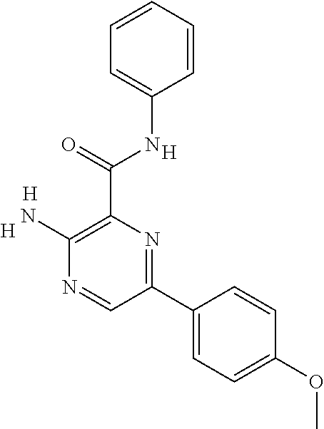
C1(N)=C(C(NC2=CC=CC=C2)=O)N=C(C2=CC=C(OC)C=C2)C=N1.[H].[H].[H]
